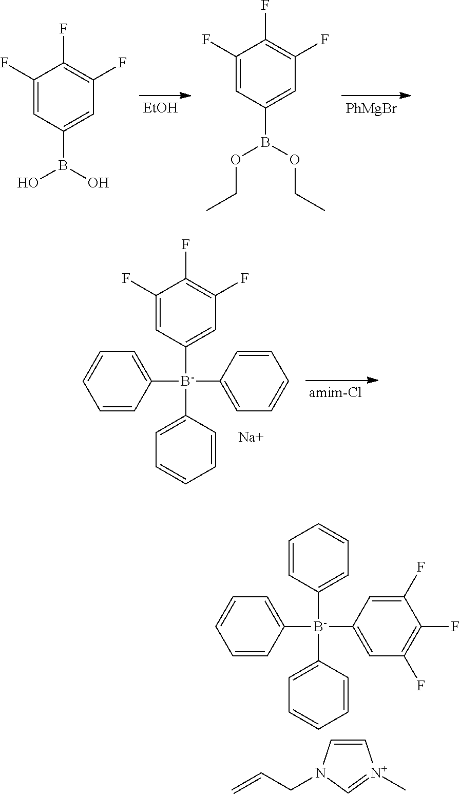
C1=CC([B-](C2=CC(F)=C(F)C(F)=C2)(C2=CC=CC=C2)C2=CC=CC=C2)=CC=C1.C1=CN(CC=C)C=[N+]1C.[EtOH].[PhMgBr].C1(F)=CC(B(O)O)=CC(F)=C1F.C1(F)=CC(B(OCC)OCC)=CC(F)=C1F.C1(F)=CC([B-](C2=CC=CC=C2)(C2=CC=CC=C2)C2=CC=CC=C2)=CC(F)=C1F.[Na]
